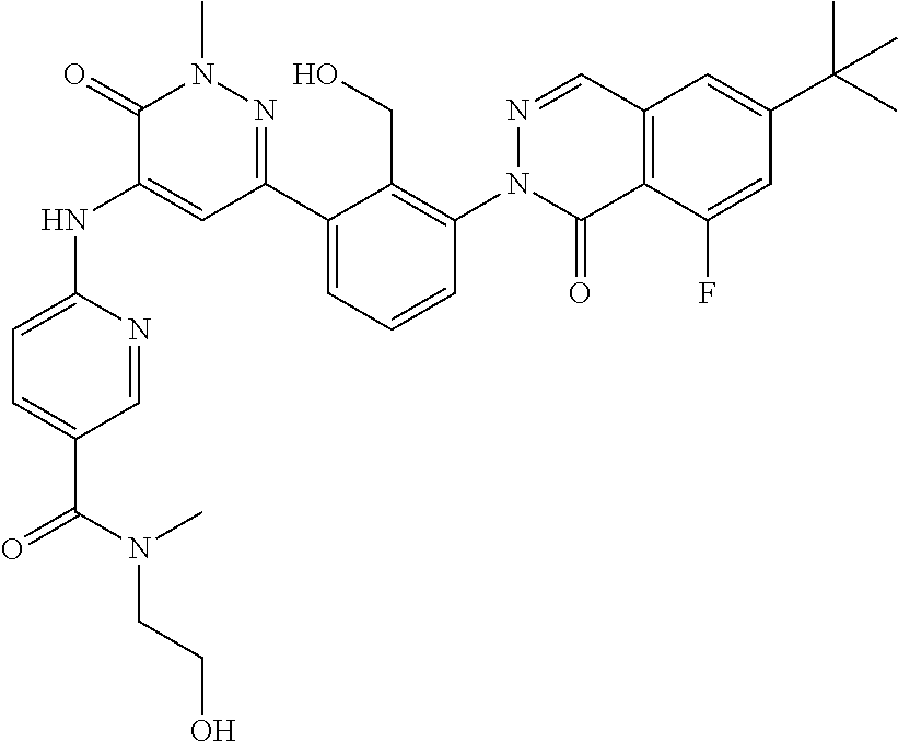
C1=NC(NC2=CC(C3=CC=CC(N4C(=O)C5=C(C=N4)C=C(C(C)(C)C)C=C5F)=C3CO)=NN(C)C2=O)=CC=C1C(N(C)CCO)=O
